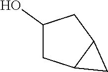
C1(O)CC2C(C1)C2
